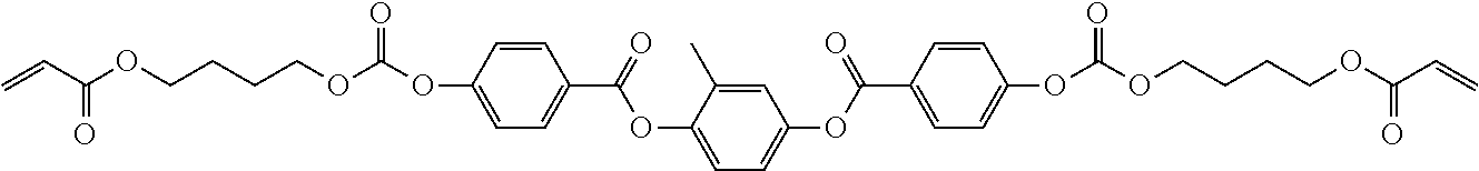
C=CC(OCCCCOC(OC1=CC=C(C(=O)OC2=CC=C(OC(C3=CC=C(OC(OCCCCOC(C=C)=O)=O)C=C3)=O)C=C2C)C=C1)=O)=O
